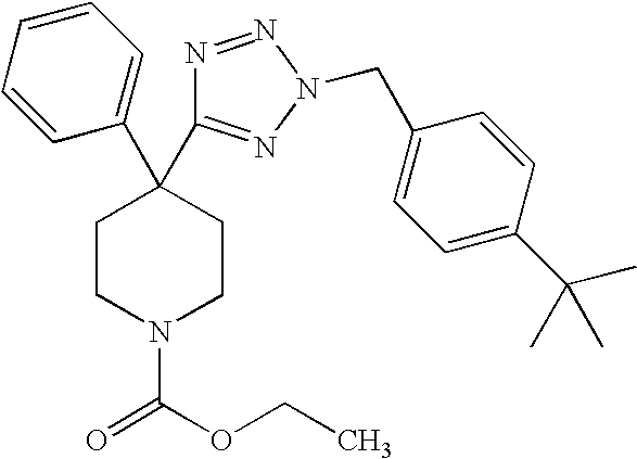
C1(C2(C3=NN(CC4=CC=C(C(C)(C)C)C=C4)N=N3)CCN(C(OCC)=O)CC2)=CC=CC=C1
